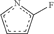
c1cc(F)nc1
